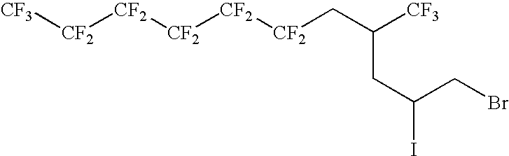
[CF3][CF2][CF2][CF2][CF2][CF2]CC([CF3])CC(I)CBr
